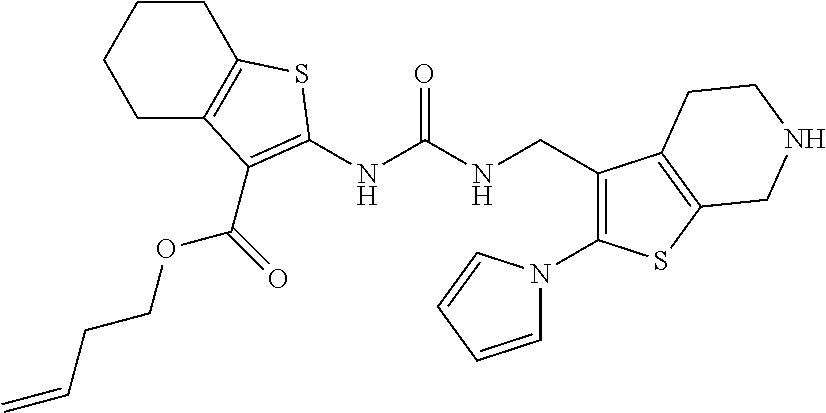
C1C2=C(CCC1)SC(NC(NCC1=C(N3C=CC=C3)SC3=C1CCNC3)=O)=C2C(OCCC=C)=O
